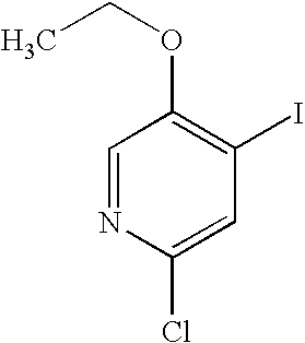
C1=NC(Cl)=CC(I)=C1OCC
